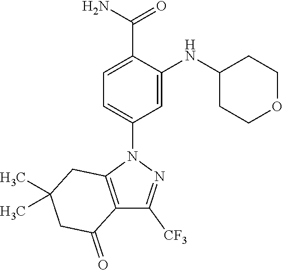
C1(NC2CCOCC2)=CC(N2C3=C(C([CF3])=N2)C(=O)CC(C)(C)C3)=CC=C1C(N)=O
